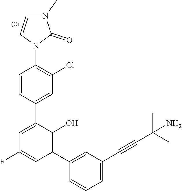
C1=CC(C2=CC(F)=CC(C3=CC(C#CC(C)(C)N)=CC=C3)=C2O)=CC(Cl)=C1N1C(=O)N(C)C=C1
